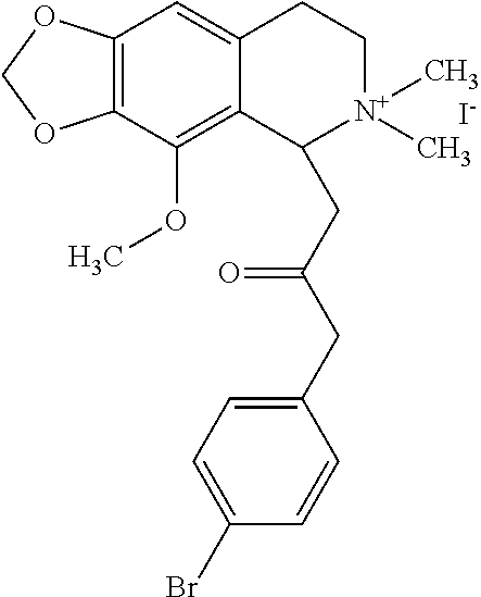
C12=C(C(OC)=C3C(=C1)CC[N+](C)(C)C3CC(CC1=CC=C(Br)C=C1)=O)OCO2.[I-]
